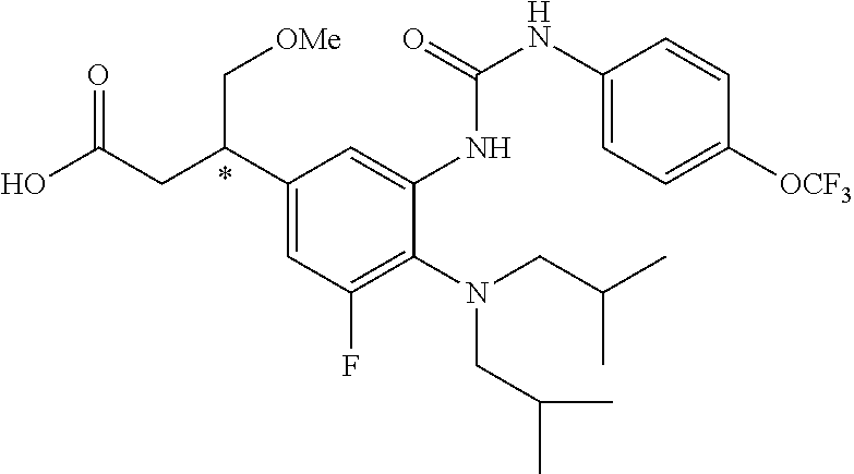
C1(C(CC(O)=O)C[OMe])=CC(F)=C(N(CC(C)C)CC(C)C)C(NC(NC2=CC=C([OCF3])C=C2)=O)=C1
